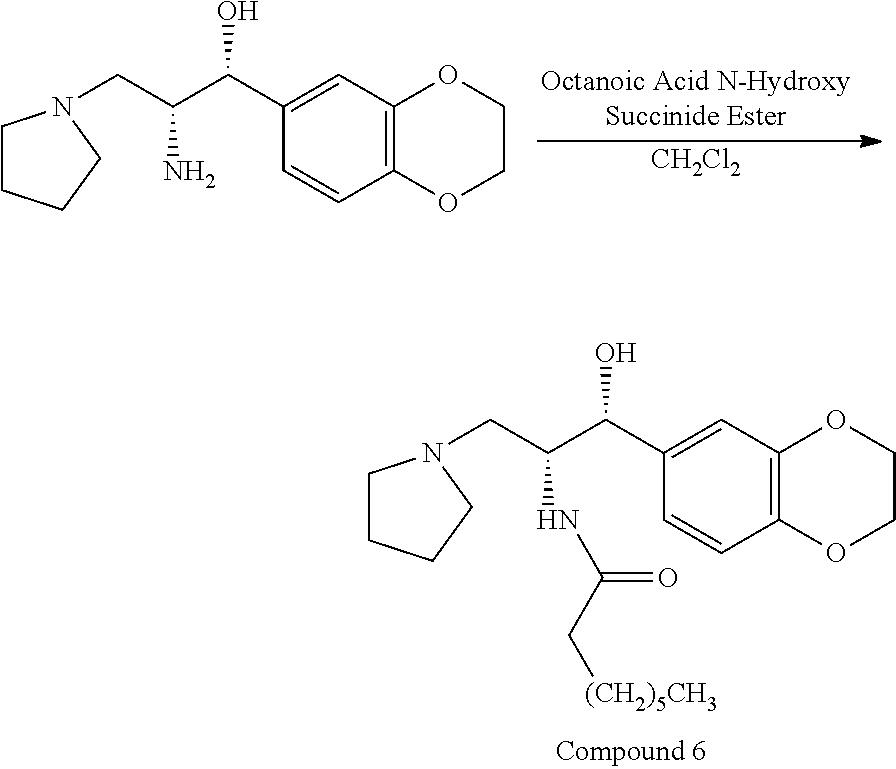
C1(C(C(CN2CCCC2)N)O)=CC2=C(C=C1)OCCO2.[CH2Cl2].C1(C(C(CN2CCCC2)NC(C[(CH2)5CH3])=O)O)=CC2=C(C=C1)OCCO2
